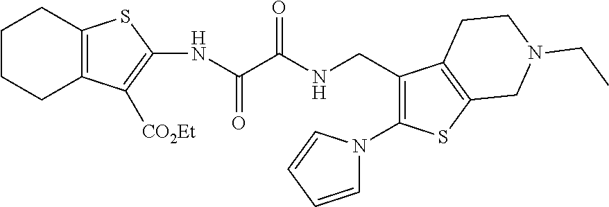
C12=C(C([CO2Et])=C(NC(C(NCC3=C(N4C=CC=C4)SC4=C3CCN(CC)C4)=O)=O)S1)CCCC2
